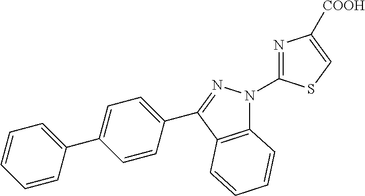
C12=C(C(C3=CC=C(C4=CC=CC=C4)C=C3)=NN1C1=NC([COOH])=CS1)C=CC=C2
